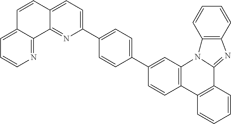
C1=CC2=C(C=C1C1=CC=C(C3=CC=C4C(=N3)C3=NC=CC=C3C=C4)C=C1)N1C(=NC3=C1C=CC=C3)C1=C2C=CC=C1
